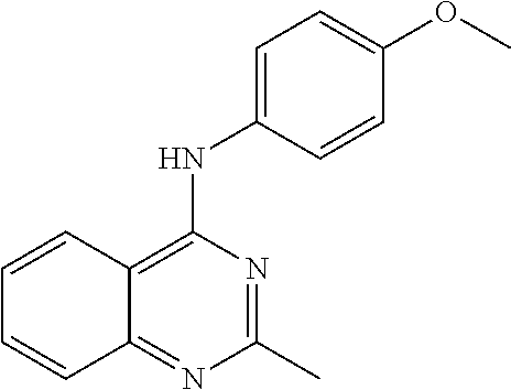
C1(C)=NC(NC2=CC=C(OC)C=C2)=C2C(=N1)C=CC=C2
